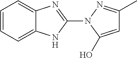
C1=CC=C2C(=C1)N=C(N1C(O)=CC(C)=N1)N2
